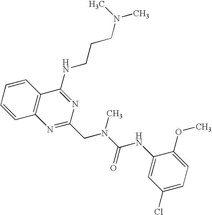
C12=C(C=CC=C1)C(NCCCN(C)C)=NC(CN(C(=O)NC1=CC(Cl)=CC=C1OC)C)=N2
